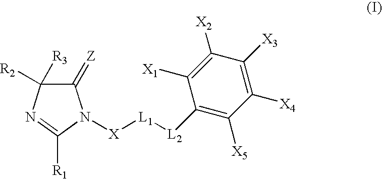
C1(=[Z])C([R3])([R2])N=C([R1])N1[X][L1][L2]C1=C([X5])C([X4])=C([X3])C([X2])=C1[X1]
